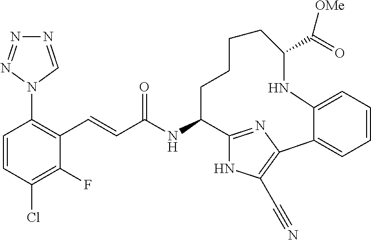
C(NC1C2=NC(=C(C#N)N2)C2=CC=CC=C2NC(C([OMe])=O)CCCC1)(=O)C=CC1=C(N2C=NN=N2)C=CC(Cl)=C1F
